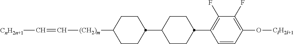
C1CC(C2CCC([(CH2)m]C=C[CnH2n+1])CC2)CCC1C1=C(F)C(F)=C(O[ClH2l+1])C=C1
